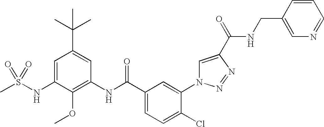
CS(NC1=CC(C(C)(C)C)=CC(NC(C2=CC=C(Cl)C(N3C=C(C(=O)NCC4=CN=CC=C4)N=N3)=C2)=O)=C1OC)(=O)=O
